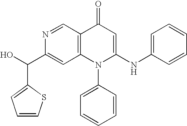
C(C1=CC2=C(C=N1)C(=O)C=C(NC1=CC=CC=C1)N2C1=CC=CC=C1)(O)C1=CC=CS1
